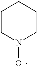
C1CN(O)CCC1
